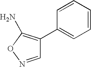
C1=NOC(N)=C1C1=CC=CC=C1
